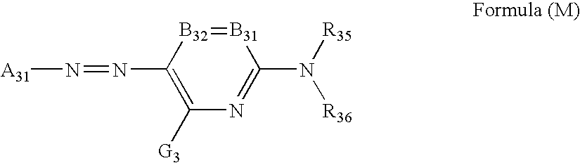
[B31]1=[B32]C(N=N[A31])=C([G3])N=C1N([R35])[R36]
